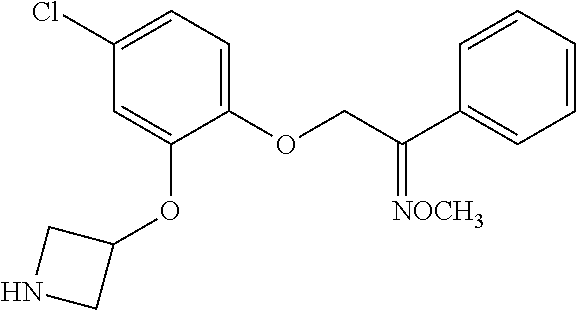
C1(Cl)=CC=C(OCC(=[NOCH3])C2=CC=CC=C2)C(OC2CNC2)=C1
